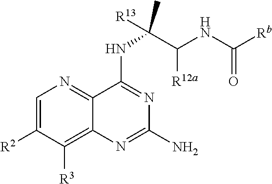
N(C1=NC(N)=NC2=C([R3])C([R2])=CN=C12)C(C(NC([Rb])=O)[R12a])([R13])C
